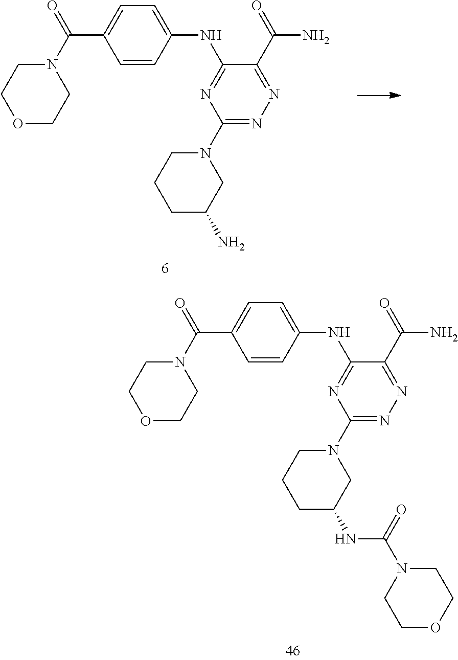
C1=CC(NC2=NC(N3CCCC(N)C3)=NN=C2C(=O)N)=CC=C1C(N1CCOCC1)=O.C1=CC(NC2=NC(N3CCCC(NC(N4CCOCC4)=O)C3)=NN=C2C(=O)N)=CC=C1C(N1CCOCC1)=O
